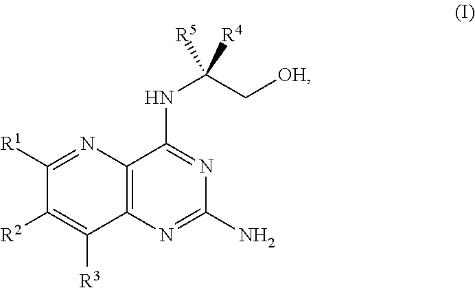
C1(N)=NC2=C(C(NC(C[OH])([R4])[R5])=N1)N=C([R1])C([R2])=C2[R3]
